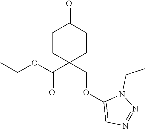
CCOC(C1(COC2=CN=NN2CC)CCC(=O)CC1)=O
